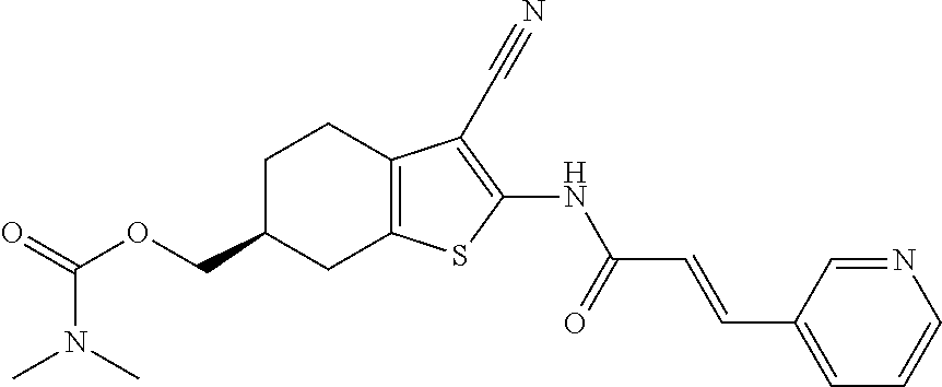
O=C(N(C)C)OCC1CC2=C(CC1)C(C#N)=C(NC(C=CC1=CC=CN=C1)=O)S2
